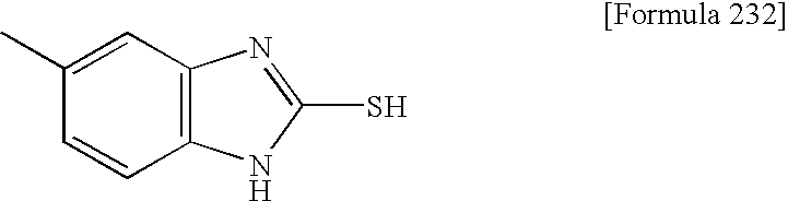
C1(C)=CC2=C(C=C1)NC(S)=N2
